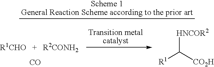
[CO].[HNCOR2]C([CO2H])[R1]
